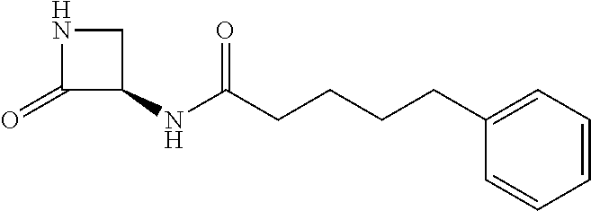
N1C(=O)C(NC(CCCCC2=CC=CC=C2)=O)C1
